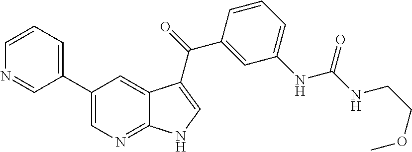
C1(C2=CC=CN=C2)=CN=C2C(=C1)C(C(C1=CC(NC(=O)NCCOC)=CC=C1)=O)=CN2
